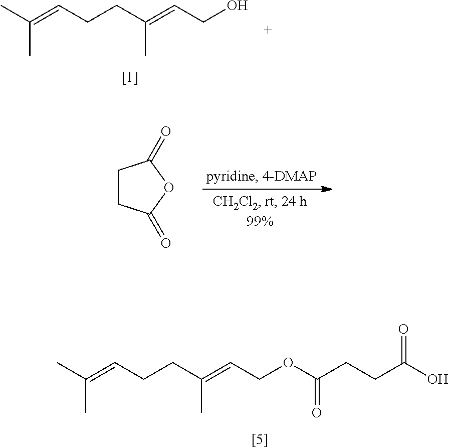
CC(=CCCC(=CCOC(CCC(O)=O)=O)C)C.CC(=CCCC(=CCO)C)C.C1CC(=O)OC1=O
